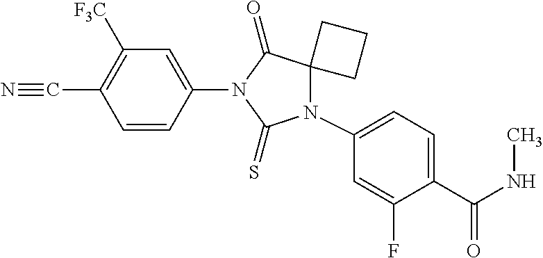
C1=C(N2C(=S)N(C3=CC=C(C(NC)=O)C(F)=C3)C3(C2=O)CCC3)C=CC(C#N)=C1[F3C]
